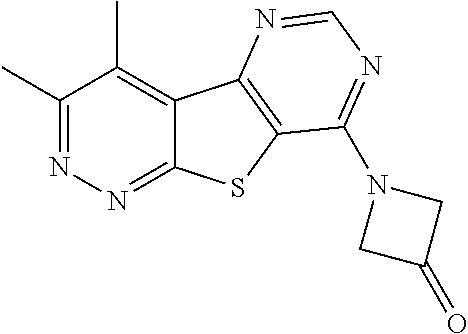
C1(C)=NN=C2C(=C1C)C1=C(S2)C(N2CC(=O)C2)=NC=N1
